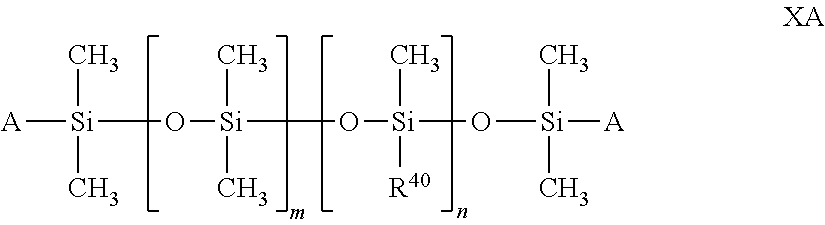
[A][Si](O[Si](O[Si](O[Si]([A])(C)C)(C)[R40])(C)C)(C)C
